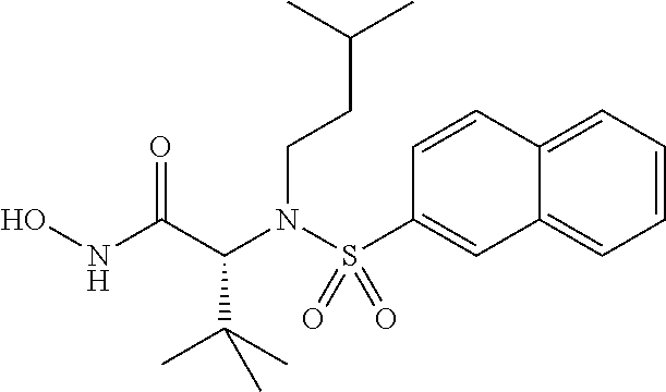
C(N(C(C(C)(C)C)C(NO)=O)S(C1=CC2=CC=CC=C2C=C1)(=O)=O)CC(C)C
